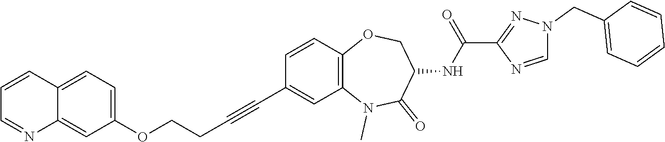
C(C1=CC=CC=C1)N1N=C(C(NC2C(=O)N(C)C3=C(C=CC(C#CCCOC4=CC=C5C(=C4)N=CC=C5)=C3)OC2)=O)N=C1
